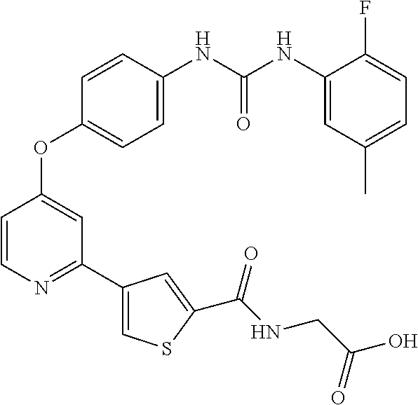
C1=CN=C(C2=CSC(C(NCC(O)=O)=O)=C2)C=C1OC1=CC=C(NC(NC2=CC(C)=CC=C2F)=O)C=C1
